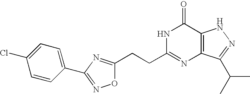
C(CC1=NC2=C(C(=O)N1)NN=C2C(C)C)C1=NC(C2=CC=C(Cl)C=C2)=NO1
